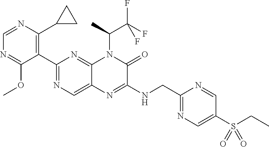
C1=NC(C2CC2)=C(C2=NC=C3C(=N2)N(C(C(F)(F)F)C)C(=O)C(NCC2=NC=C(S(=O)(=O)CC)C=N2)=N3)C(OC)=N1
